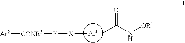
CC(N[OR1])=O.C[X][Y][CONR3][Ar2]
